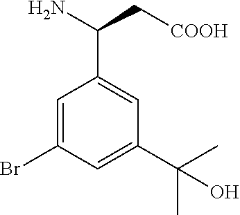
NC(C[COOH])C1=CC(C(C)(C)O)=CC(Br)=C1
